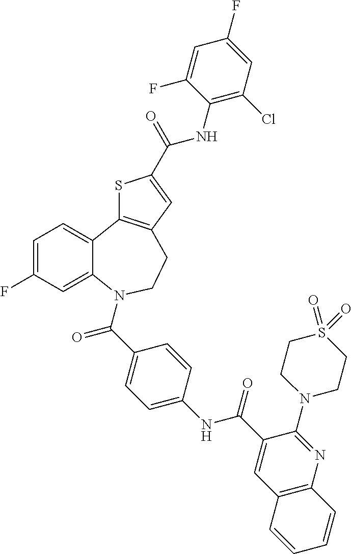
C1=C(F)C=C2C(=C1)C1=C(CCN2C(C2=CC=C(NC(C3=CC4=C(N=C3N3CCS(=O)(=O)CC3)C=CC=C4)=O)C=C2)=O)C=C(C(NC2=C(Cl)C=C(F)C=C2F)=O)S1
